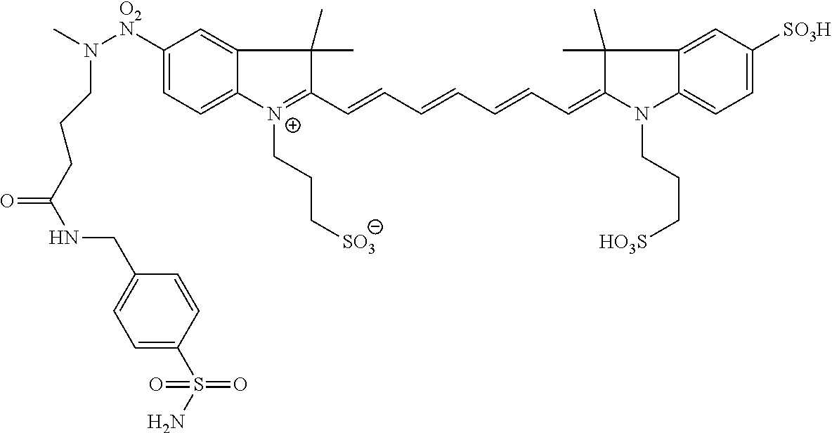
C1([O2N]N(C)CCCC(NCC2=CC=C(S(N)(=O)=O)C=C2)=O)=CC=C2C(=C1)C(C)(C)C(C=CC=CC=CC=C1N(CCC[HO3S])C3=CC=C([SO3H])C=C3C1(C)C)=[N+]2CCC[SO3]
